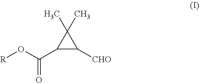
C(=O)(O[R])C1C([CHO])C1(C)C
